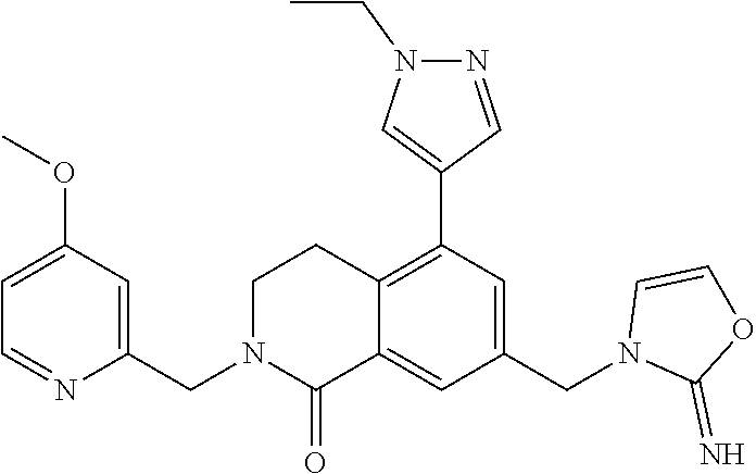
C1(CN2C(=O)C3=CC(CN4C(=N)OC=C4)=CC(C4=CN(CC)N=C4)=C3CC2)=CC(OC)=CC=N1
